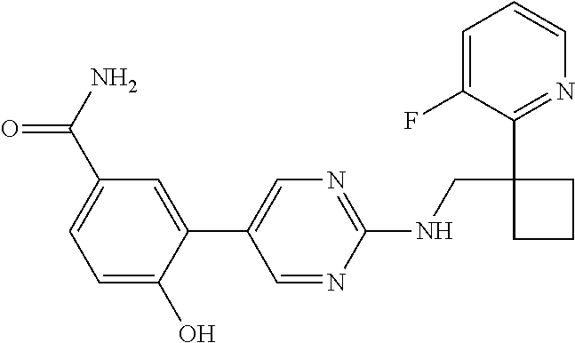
C1(NCC2(C3=NC=CC=C3F)CCC2)=NC=C(C2=CC(C(=O)N)=CC=C2O)C=N1
